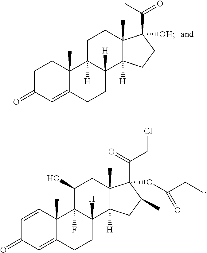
C1C(=O)C=C2C(C)(C1)C1([H])C([H])(CC2)C2([H])C(C)(CC1)C(C(C)=O)([OH])CC2.C1=CC2(C)C(=CC1=O)CCC1([H])C2(F)C(O)CC2(C)C1([H])CC(C)C2(C(=O)CCl)OC(CC)=O
